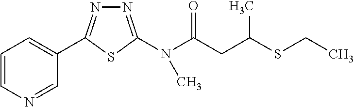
C1=CN=CC(C2=NN=C(N(C(CC(SCC)C)=O)C)S2)=C1
